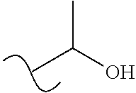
C(C)(O)C
